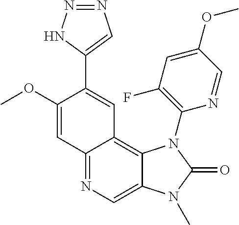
C12=NC=C3C(=C1C=C(C1=CN=NN1)C(OC)=C2)N(C1=C(F)C=C(OC)C=N1)C(=O)N3C
